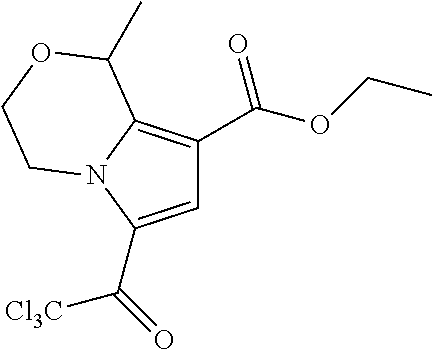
C1=C(C(=O)[Cl3C])N2C(=C1C(OCC)=O)C(C)OCC2
